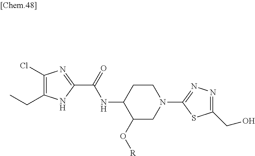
N(C1C(O[R])CN(C2=NN=C(CO)S2)CC1)C(=O)C1=NC(Cl)=C(CC)N1
